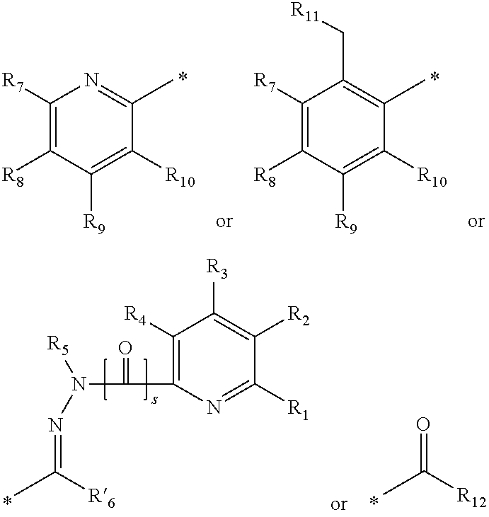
C1([R7])=C([R8])C([R9])=C([R10])C(C)=N1.C1([R7])=C([R8])C([R9])=C([R10])C(C)=C1C[R11].N(=C([R6])C)N([R5])C(=O)C1=C([R4])C([R3])=C([R2])C([R1])=N1.CC([R12])=O
